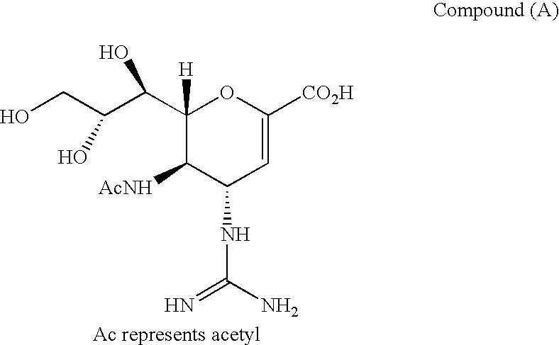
OC(C(CO)O)C1([H])C([AcNH])C(NC(=N)N)C=C([CO2H])O1
